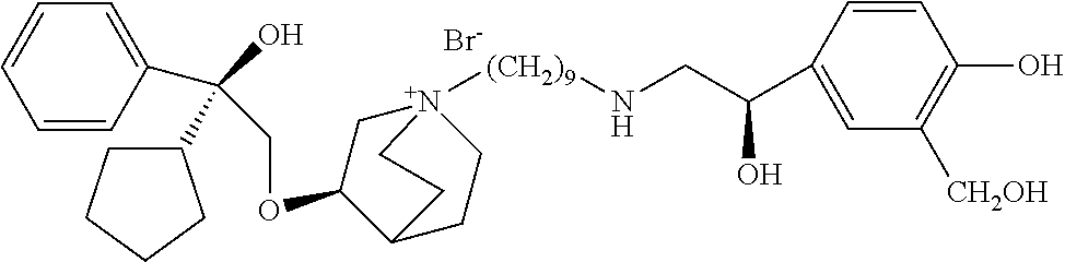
C1=CC(C(O)(COC2C[N+]3([(CH2)9]NCC(O)C4=CC([CH2OH])=C(O)C=C4)CCC2CC3)C2CCCC2)=CC=C1.[Br-]
